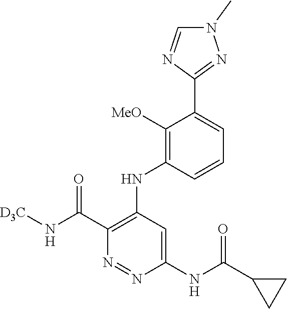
C1=CC(NC2=C(C(N[D3C])=O)N=NC(NC(C3CC3)=O)=C2)=C([MeO])C(C2=NN(C)C=N2)=C1
